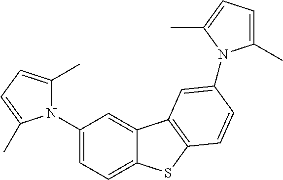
C12=CC(N3C(C)=CC=C3C)=CC=C1SC1=C2C=C(N2C(C)=CC=C2C)C=C1
